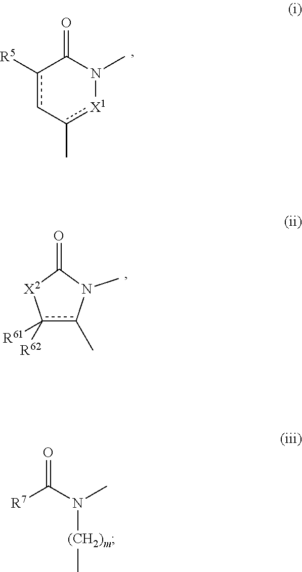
c1([R5])c-c(C)[X1]N(C)C1=O.c1([R62])([R61])c(C)N(C)C(=O)[X2]1.O=C(N(C)[(CH2)m]C)[R7]
